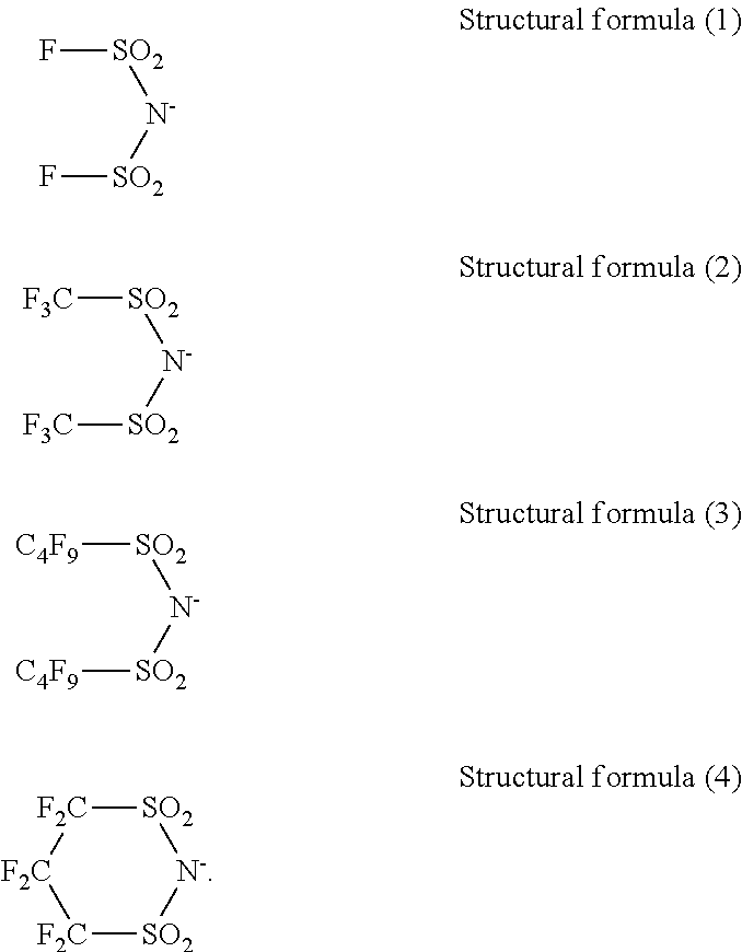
F[SO2][N-][SO2]F.[F3C][SO2][N-][SO2][F3C].[C4F9][SO2][N-][SO2][C4F9].[F2C]1[SO2][N-][SO2][F2C][F2C]1
